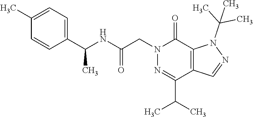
N1=C(C(C)C)C2=C(C(=O)N1CC(NC(C1=CC=C(C)C=C1)C)=O)N(C(C)(C)C)N=C2
